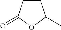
C1CC(=O)OC1C
